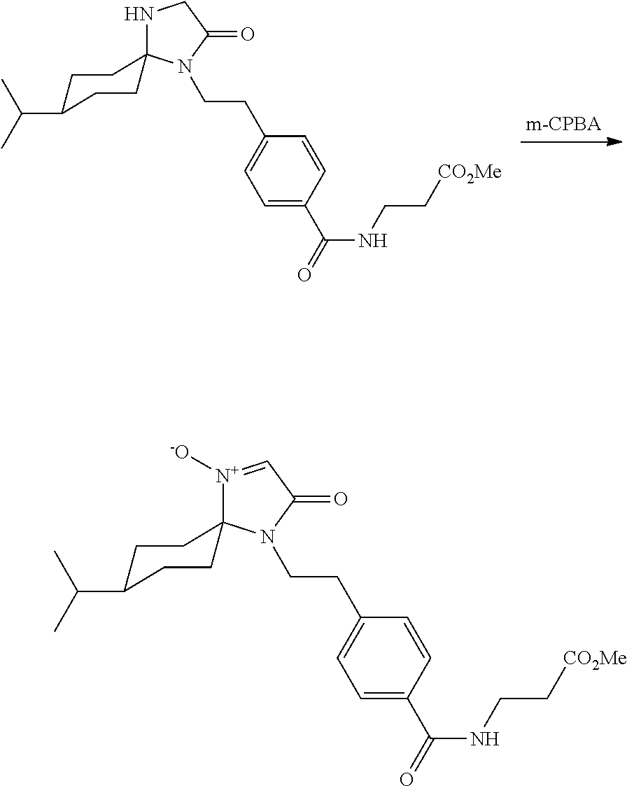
C1=C(C(=O)NCC[CO2Me])C=CC(CCN2C(=O)CNC23CCC(C(C)C)CC3)=C1.C1=C(C(=O)NCC[CO2Me])C=CC(CCN2C(=O)C=[N+]([-O])C23CCC(C(C)C)CC3)=C1
